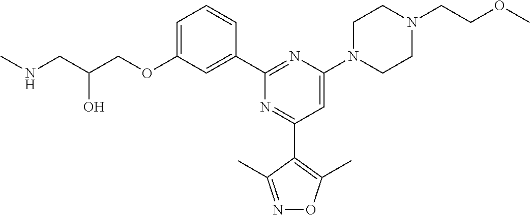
C1=C(OCC(CNC)O)C=C(C2=NC(N3CCN(CCOC)CC3)=CC(C3=C(C)ON=C3C)=N2)C=C1
